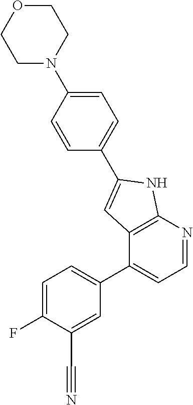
FC1=CC=C(C2=CC=NC3=C2C=C(C2=CC=C(N4CCOCC4)C=C2)N3)C=C1C#N
